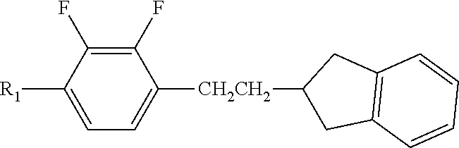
C1(F)=C(F)C([CH2CH2]C2CC3=C(C2)C=CC=C3)=CC=C1[R1]
